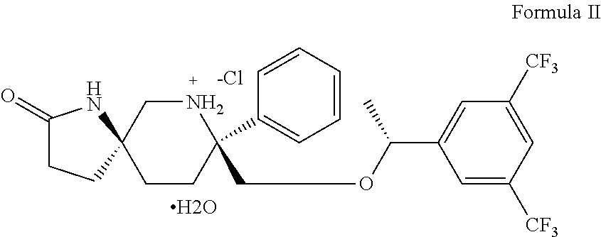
C1(=O)CCC2(N1)CCC(C1=CC=CC=C1)(COC(C1=CC([CF3])=CC([CF3])=C1)C)NC2.O
